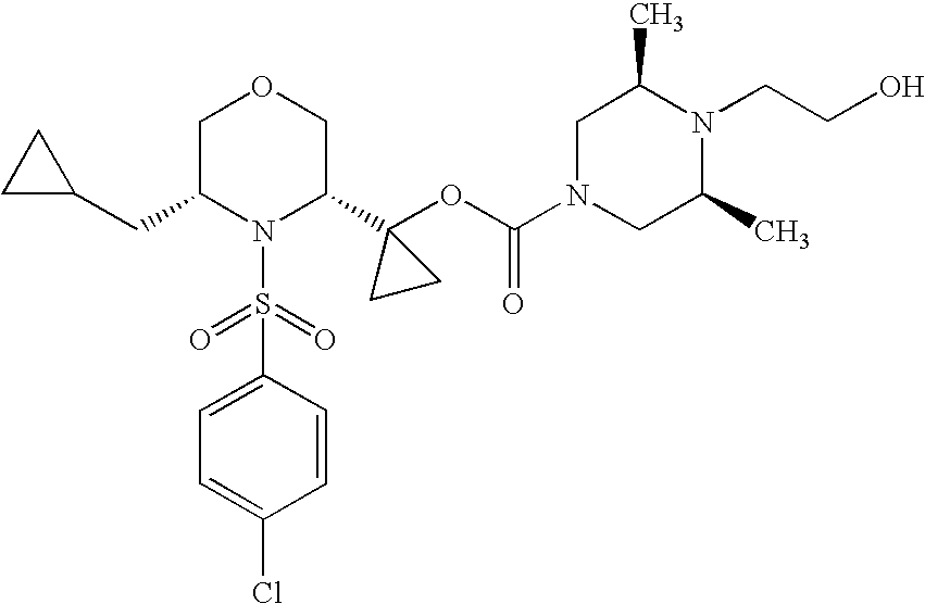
C1=C(S(=O)(=O)N2C(C3(OC(=O)N4CC(C)N(CCO)C(C)C4)CC3)COCC2CC2CC2)C=CC(Cl)=C1
